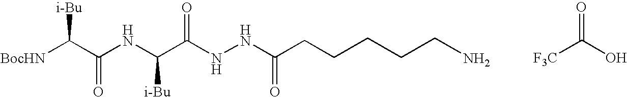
O=C([F3C])O.[BocHN]C(C(NC(C(NNC(CCCCCN)=O)=O)[i-Bu])=O)[i-Bu]
